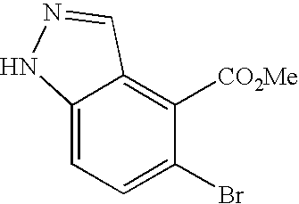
C12=CC=C(Br)C([CO2Me])=C1C=NN2
